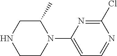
C1C(C)N(C2=CC=NC(Cl)=N2)CCN1
